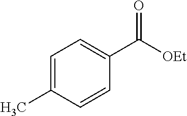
C1=C(C)C=CC(C([OEt])=O)=C1
